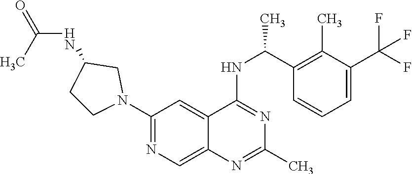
N(C1=NC(C)=NC2=CN=C(N3CCC(NC(C)=O)C3)C=C12)C(C1=C(C)C(C(F)(F)F)=CC=C1)C
